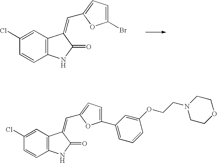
C12=C(C=C(Cl)C=C1)C(=CC1=CC=C(Br)O1)C(=O)N2.C12=C(C=C(Cl)C=C1)C(=CC1=CC=C(C3=CC=CC(OCCN4CCOCC4)=C3)O1)C(=O)N2
